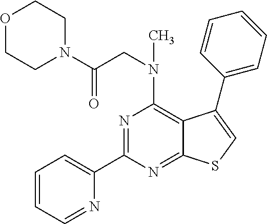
C1(C2=NC(N(CC(N3CCOCC3)=O)C)=C3C(=N2)SC=C3C2=CC=CC=C2)=CC=CC=N1
